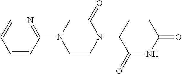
C1=CC(N2CCN(C3C(=O)NC(=O)CC3)C(=O)C2)=NC=C1
